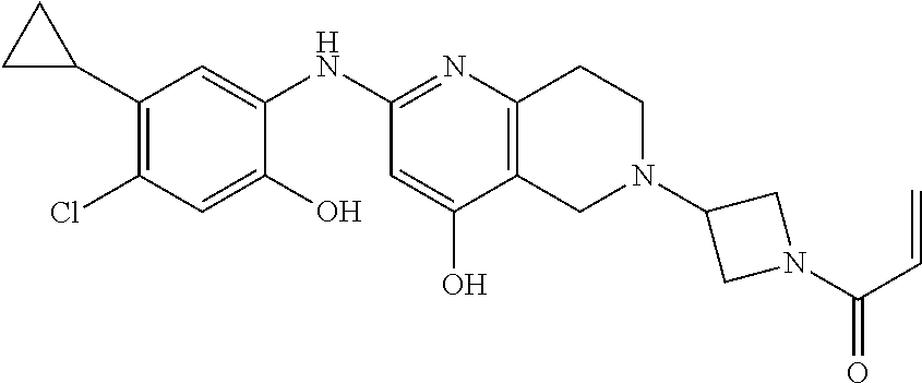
C1(C2CC2)=C(Cl)C=C(O)C(NC2=NC3=C(C(O)=C2)CN(C2CN(C(C=C)=O)C2)CC3)=C1
